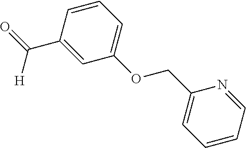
[H]C(C1=CC(OCC2=CC=CC=N2)=CC=C1)=O
